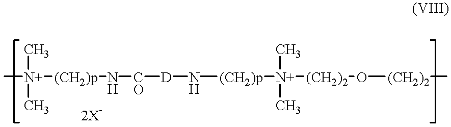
C[N+](C)([(CH2)p]N[CO][D]N[(CH2)p][N+]([(CH2)2]O[(CH2)2]C)(C)C)C
